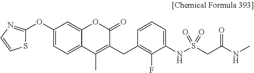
O(C1=CC=C2C(=C1)OC(=O)C(CC1=C(F)C(NS(CC(NC)=O)(=O)=O)=CC=C1)=C2C)C1=NC=CS1
